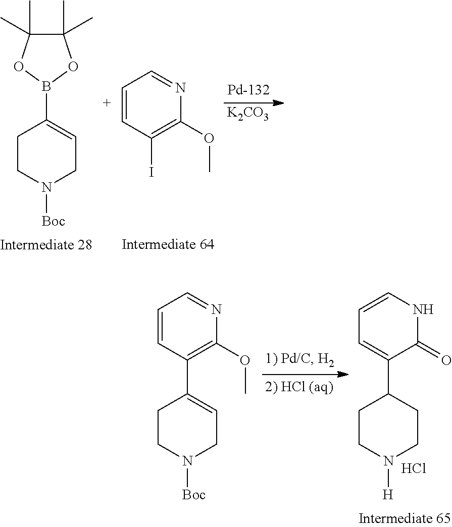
C1(C)(C)C(C)(C)OB(C2=CCN([Boc])CC2)O1.[K2CO3].C1=CC(I)=C(OC)N=C1.C1(C2=CCN([Boc])CC2)=C(OC)N=CC=C1.C1(C2CCN([H])CC2)=CC=CNC1=O.Cl
